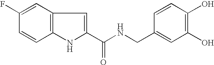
C1(C(NCC2=CC(O)=C(O)C=C2)=O)=CC2=C(N1)C=CC(F)=C2
